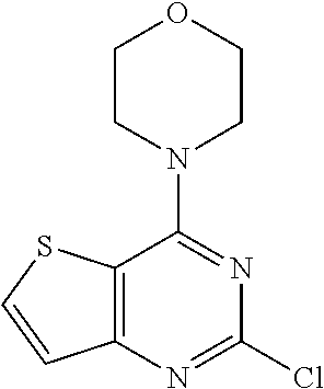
N1=C(N2CCOCC2)C2=C(N=C1Cl)C=CS2
